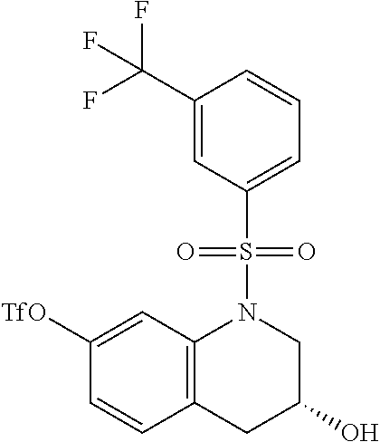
C1([TfO])=CC2=C(C=C1)CC(O)CN2S(C1=CC=CC(C(F)(F)F)=C1)(=O)=O
